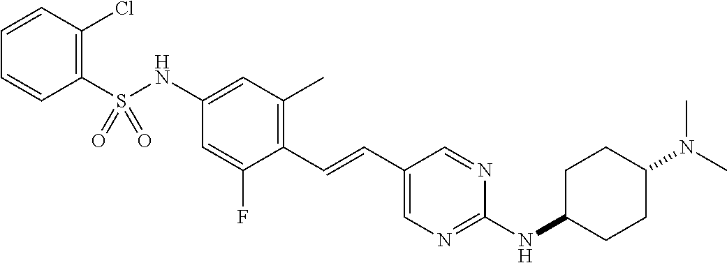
C1(S(NC2=CC(C)=C(C=CC3=CN=C(NC4CCC(N(C)C)CC4)N=C3)C(F)=C2)(=O)=O)=C(Cl)C=CC=C1
